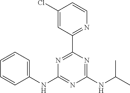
C1=CC=C(NC2=NC(NC(C)C)=NC(C3=NC=CC(Cl)=C3)=N2)C=C1
